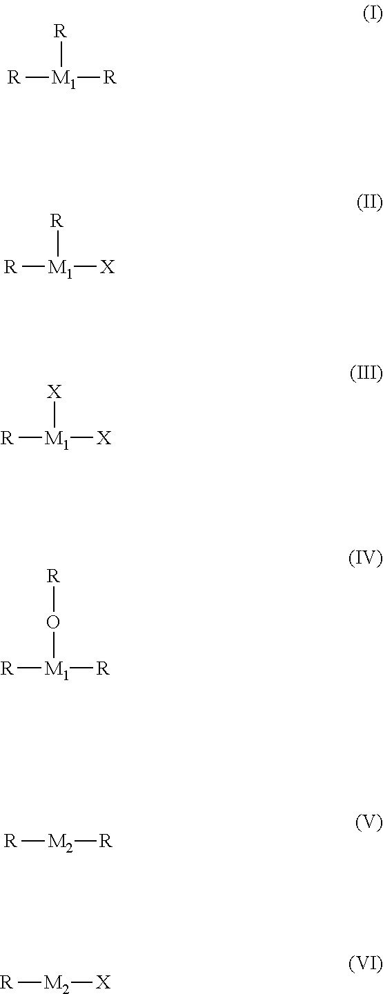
[R][M1]([R])[R].[R][M1]([X])[R].[R][M1]([X])[X].[R][M1]([R])O[R].[R][M2][R].[R][M2][X]
